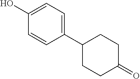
C1(O)=CC=C(C2CCC(=O)CC2)C=C1
